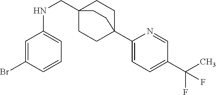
C1=C(Br)C=CC=C1NCC12CCC(C3=CC=C(C(C)(F)F)C=N3)(CC1)CC2
